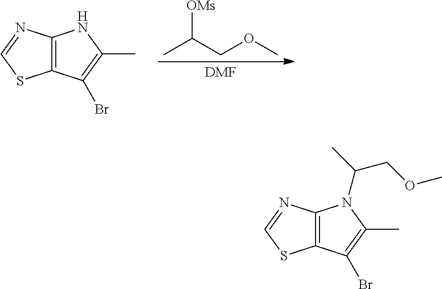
[DMF].CC(COC)[OMs].C12=C(N=CS1)NC(C)=C2Br.C12=C(N=CS1)N(C(C)COC)C(C)=C2Br
